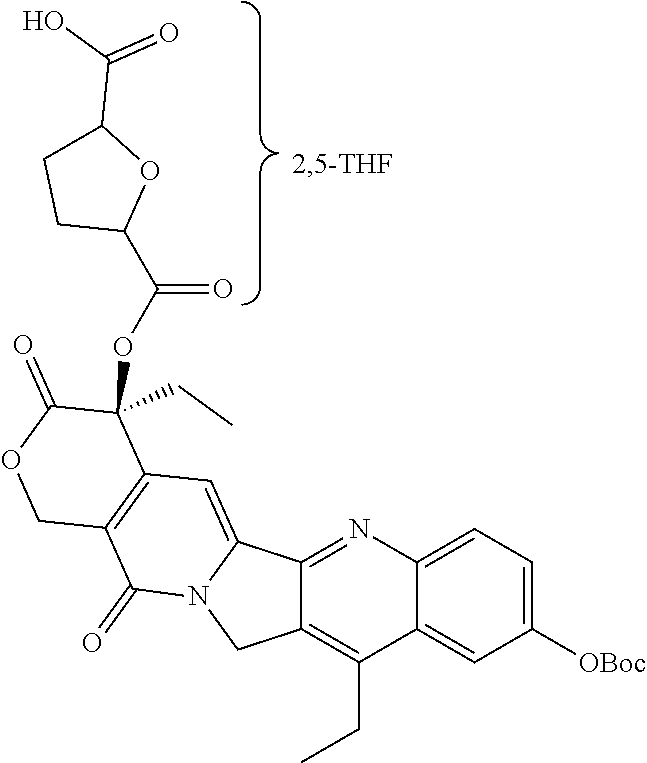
C1C(C(=O)OC2(CC)C3=C(C(=O)N4C(=C3)C3=NC5=CC=C([OBoc])C=C5C(CC)=C3C4)COC2=O)OC(C(O)=O)C1
